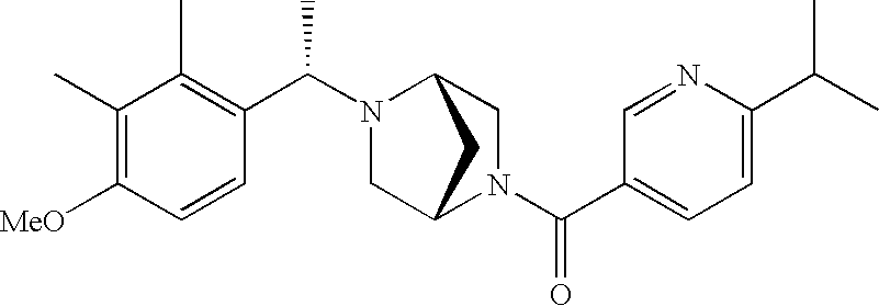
C1=C(C(C)C)N=CC(C(N2CC3N(C(C4=C(C)C(C)=C([MeO])C=C4)C)CC2C3)=O)=C1
